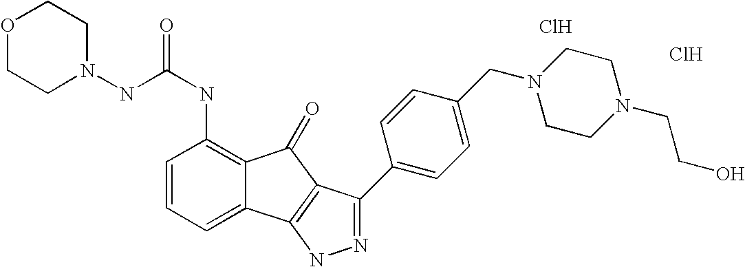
C(NC1=C2C(=CC=C1)C1=C(C2=O)C(C2=CC=C(CN3CCN(CCO)CC3)C=C2)=NN1)(=O)NN1CCOCC1.Cl.Cl
